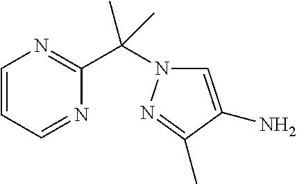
C1=CC=NC(C(C)(C)N2C=C(N)C(C)=N2)=N1
